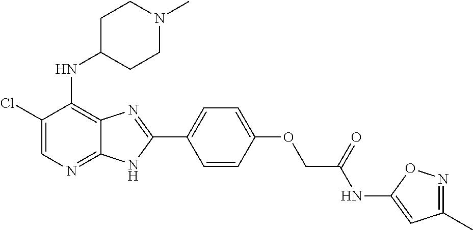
C1(Cl)=CN=C2C(=C1NC1CCN(C)CC1)N=C(C1=CC=C(OCC(NC3=CC(C)=NO3)=O)C=C1)N2
